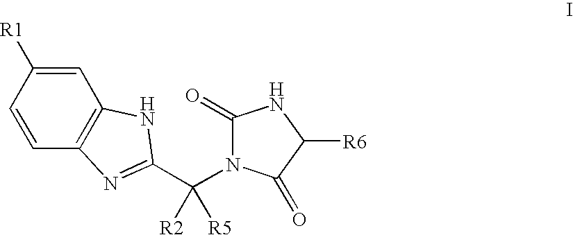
C1=C([R1])C=CC2=C1NC(C(N1C(=O)NC([R6])C1=O)([R2])[R5])=N2
